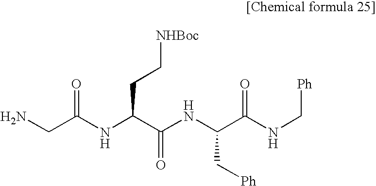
C(C(NC(C(NC(C(NC[Ph])=O)C[Ph])=O)CC[NHBoc])=O)N
